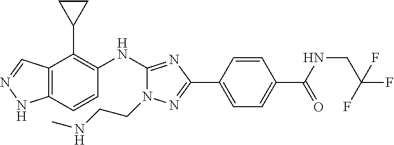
C12=C(C=CC(NC3=NC(C4=CC=C(C(NCC(F)(F)F)=O)C=C4)=NN3CCNC)=C1C1CC1)NN=C2
